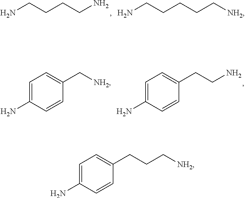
NCCCCN.NCCCCC[NH2].C1(C[NH2])=CC=C(N)C=C1.C1(CCN)=CC=C(N)C=C1.C1(CCC[NH2])=CC=C(N)C=C1
